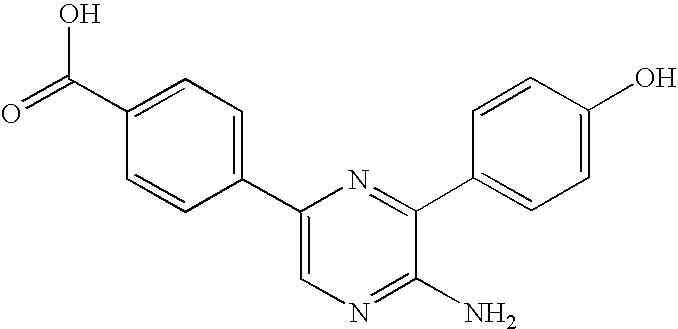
C1=C(C2=CC=C(C(=O)O)C=C2)N=C(C2=CC=C(O)C=C2)C(N)=N1
